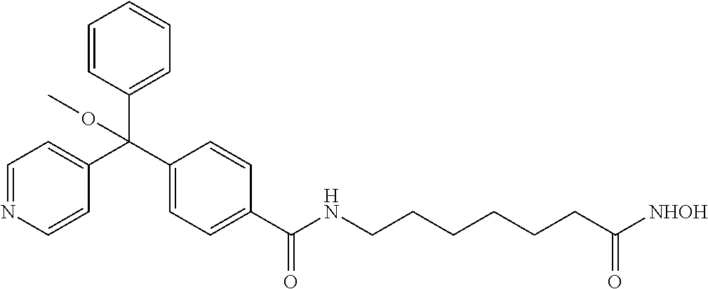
C1(C(C2=CC=NC=C2)(C2=CC=CC=C2)OC)=CC=C(C(=O)NCCCCCCC([NHOH])=O)C=C1
